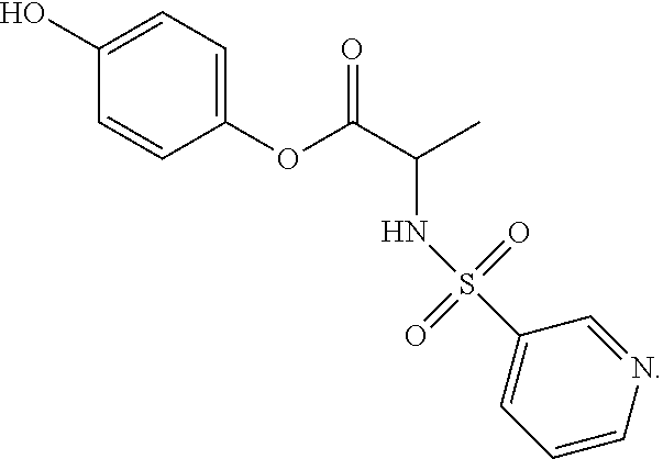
C1(O)=CC=C(OC(C(NS(C2=CC=CN=C2)(=O)=O)C)=O)C=C1
